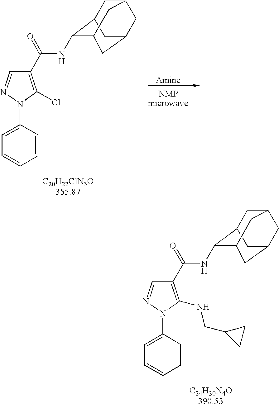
C1C2C(NC(C3=C(Cl)N(C4=CC=CC=C4)N=C3)=O)C3CC(CC1C3)C2.C1C2C(NC(C3=C(NCC4CC4)N(C4=CC=CC=C4)N=C3)=O)C3CC(CC1C3)C2
